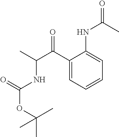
C1(C(C(C)NC(OC(C)(C)C)=O)=O)=CC=CC=C1NC(=O)C
